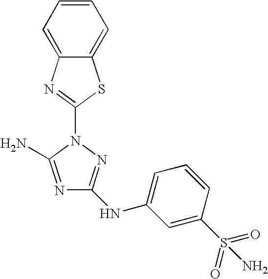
N1=C(N)N(C2=NC3=CC=CC=C3S2)N=C1NC1=CC=CC(S(N)(=O)=O)=C1
